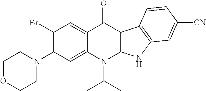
C1(Br)=C(N2CCOCC2)C=C2C(=C1)C(=O)C1=C(N2C(C)C)NC2=C1C=CC([CN])=C2
